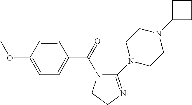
C1=C(OC)C=CC(C(=O)N2C(N3CCN(C4CCC4)CC3)=NCC2)=C1
